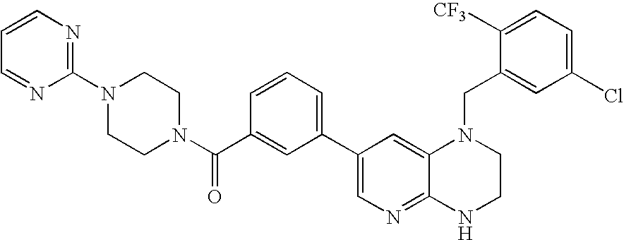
C1=CN=C(N2CCN(C(C3=CC(C4=CN=C5C(=C4)N(CC4=CC(Cl)=CC=C4[CF3])CCN5)=CC=C3)=O)CC2)N=C1
